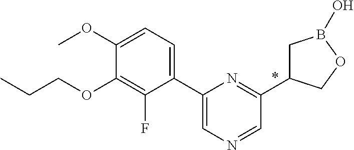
C1(C2=CN=CC(C3CB(O)OC3)=N2)=CC=C(OC)C(OCCC)=C1F
